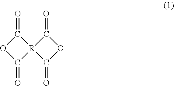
[R]12(C(=O)OC1=O)C(=O)OC2=O
